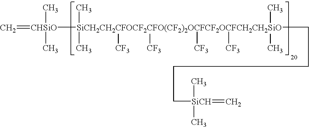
C=[CHSiO](C)(C)[SiCH2CH2CFOCF2CFO(CF2)2OCFCF2OCFCH2CH2SiO](CCCC[SiCH](C)(C)=C)(C)(C)([CF3])([CF3])([CF3])([CF3])(C)C
